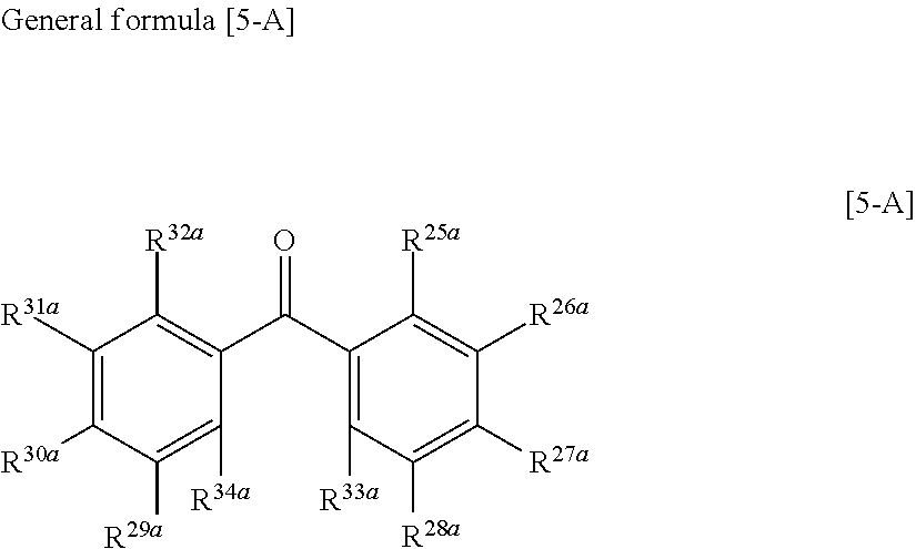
C1([R31a])=C([R30a])C([R29a])=C([R34a])C(C(C2=C([R33a])C([R28a])=C([R27a])C([R26a])=C2[R25a])=O)=C1[R32a]
